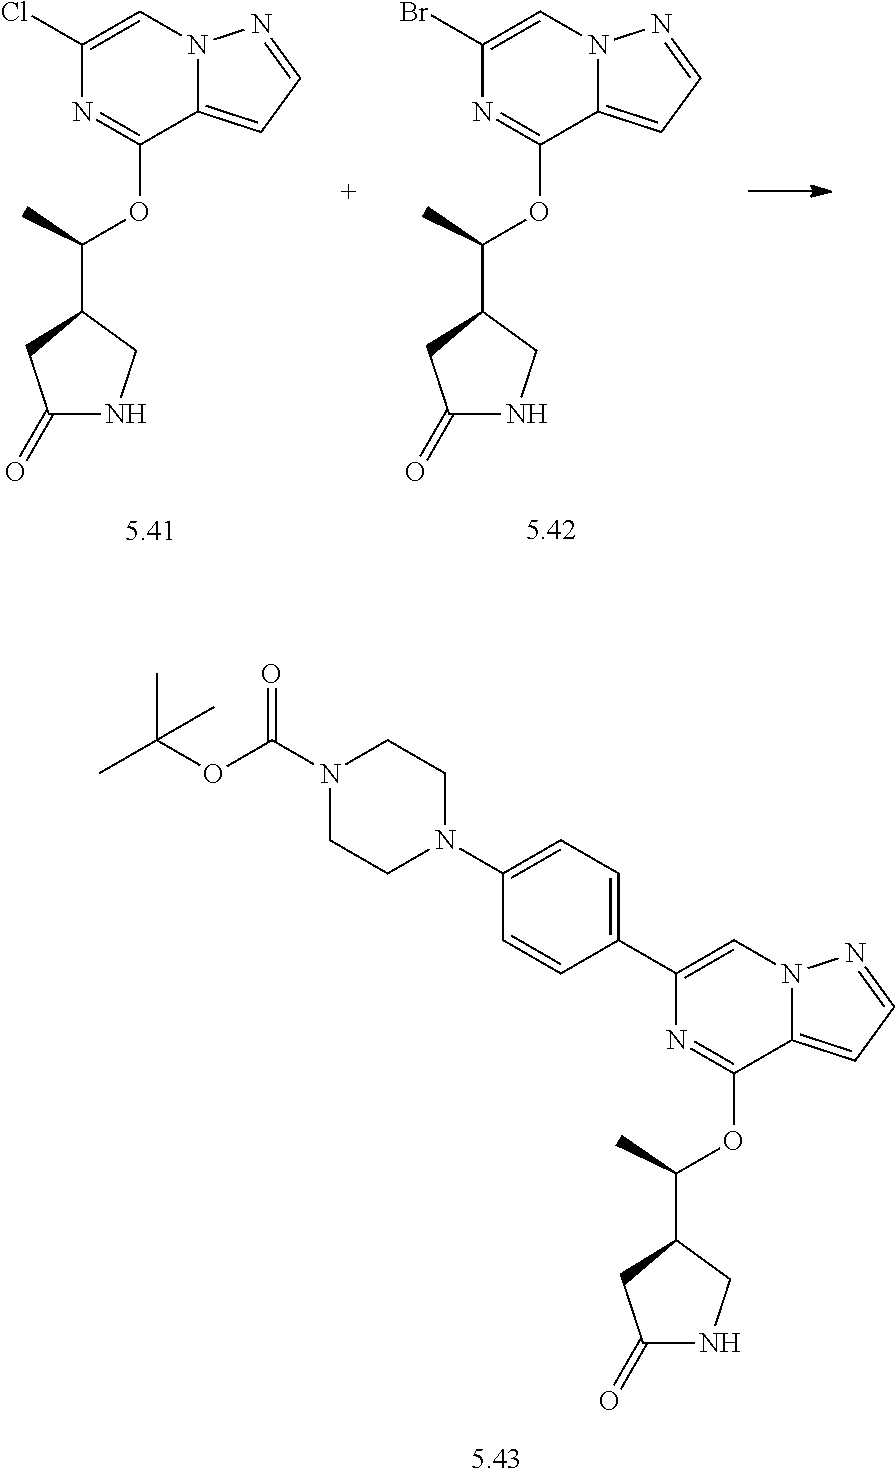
C1(Cl)=CN2C(=CC=N2)C(OC(C2CC(=O)NC2)C)=N1.C1(Br)=CN2C(=CC=N2)C(OC(C2CC(=O)NC2)C)=N1.C1(C2=CC=C(N3CCN(C(OC(C)(C)C)=O)CC3)C=C2)=CN2C(=CC=N2)C(OC(C2CC(=O)NC2)C)=N1
